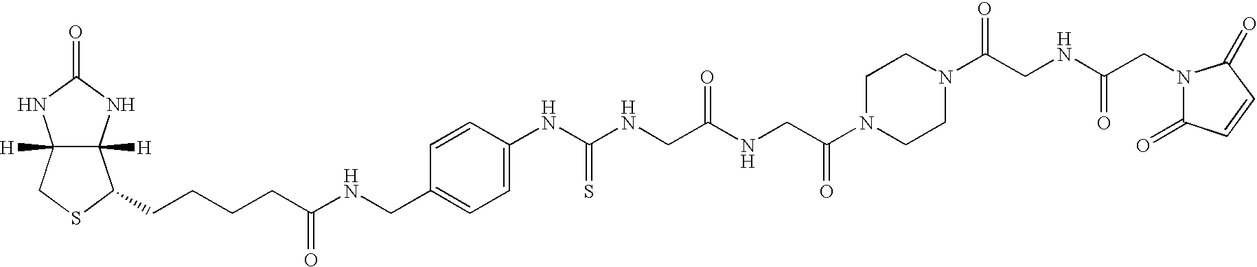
C12([H])C([H])(NC(=O)N1)C(CCCCC(NCC1=CC=C(NC(NCC(NCC(N3CCN(C(CNC(CN4C(=O)C=CC4=O)=O)=O)CC3)=O)=O)=S)C=C1)=O)SC2
